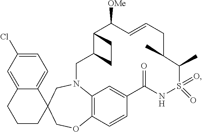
C1=C2C(=CC(Cl)=C1)CCCC21COC2=C3N(C1)CC1C(C([OMe])C=CCC(C)C(C)S(=O)(=O)NC(=O)C(=C3)C=C2)CC1
